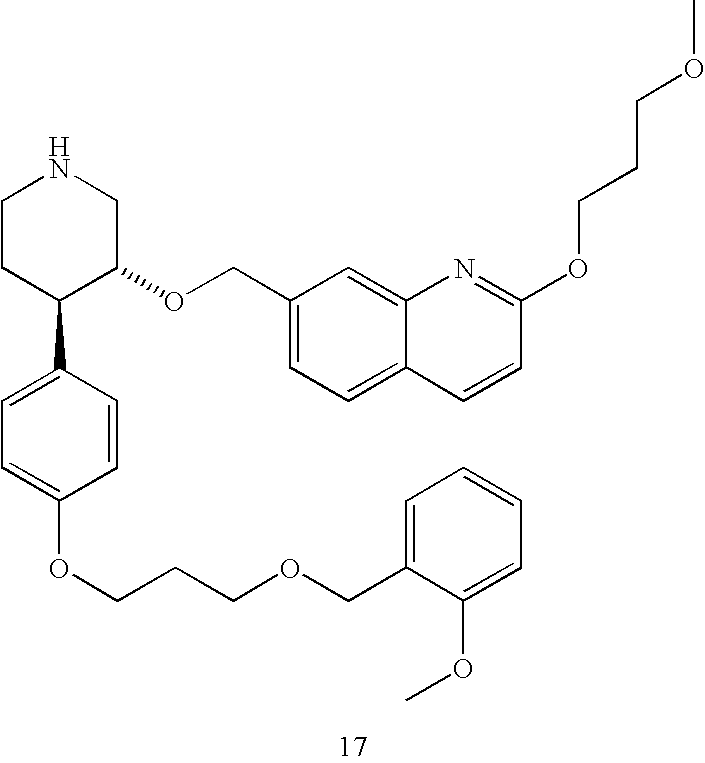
C1CC(C2=CC=C(OCCCOCC3=CC=CC=C3OC)C=C2)C(OCC2=CC=C3C(=C2)N=C(OCCCOC)C=C3)CN1
